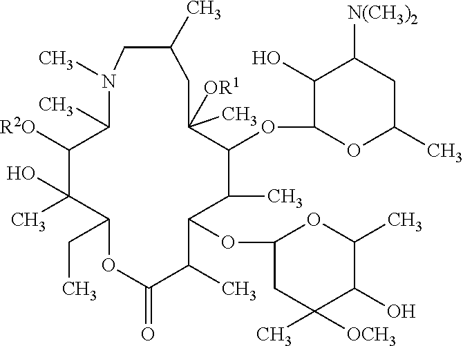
C1(C)C([R2O])C(O)(C)C(CC)OC(=O)C(C)C(OC2CC(C)([OCH3])C(O)C(C)O2)C(C)C(OC2OC(C)CC([N(CH3)2])C2O)C([OR1])(C)CC(C)CN1C
